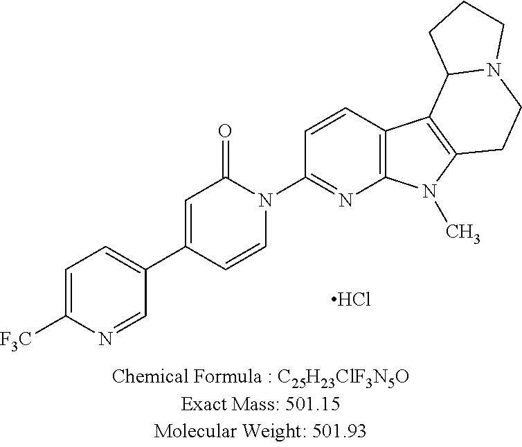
Cl.C1=C([F3C])N=CC(C2=CC(=O)N(C3=NC4=C(C=C3)C3=C(N4C)CCN4C3CCC4)C=C2)=C1
